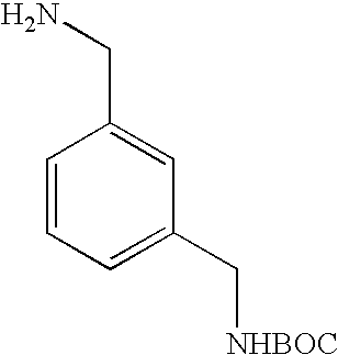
C1=CC=C(C[NHBOC])C=C1CN
